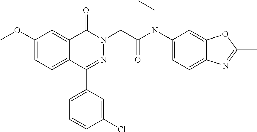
C1(OC)=CC=C2C(=C1)C(=O)N(CC(N(C1=CC=C3C(=C1)OC(C)=N3)CC)=O)N=C2C1=CC=CC(Cl)=C1
